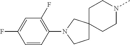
C1=CC(F)=CC(F)=C1N1CCC2(C1)CCN(C)CC2
